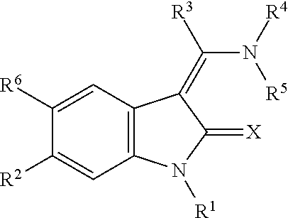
C12=C(C=C([R6])C([R2])=C1)C(=C(N([R4])[R5])[R3])C(=[X])N2[R1]
